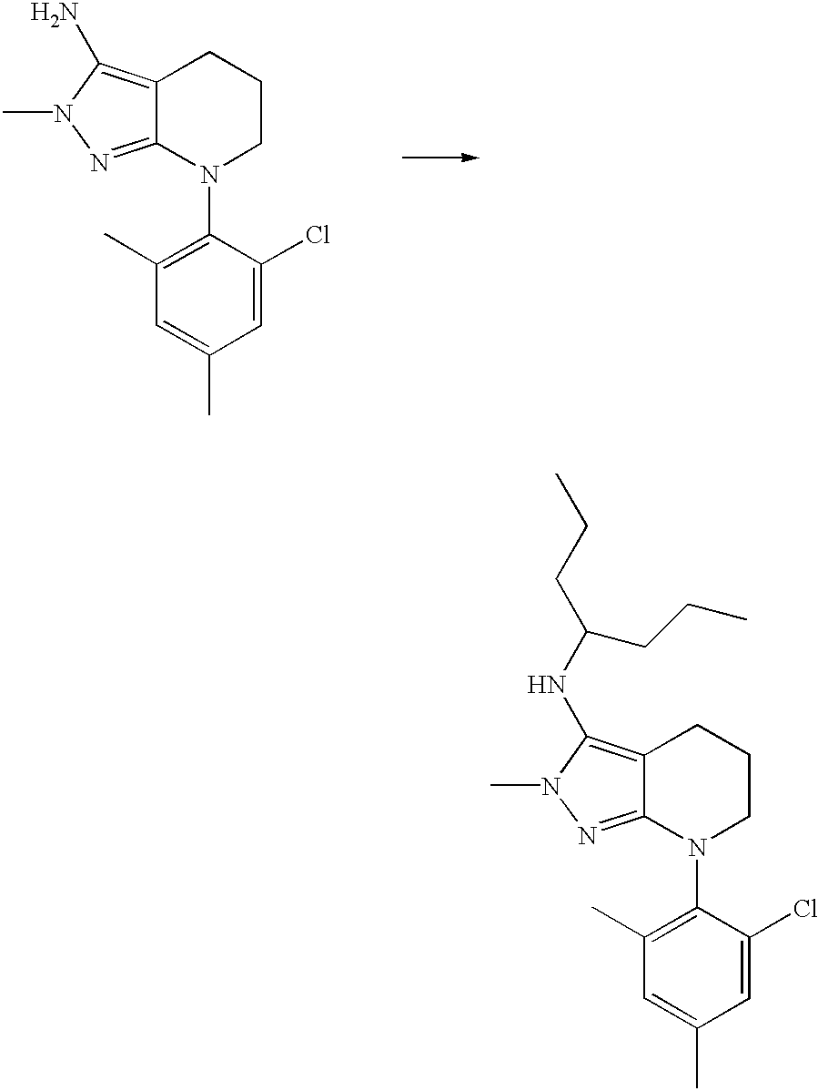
C12=C(N)N(C)N=C1N(C1=C(C)C=C(C)C=C1Cl)CCC2.C12=C(NC(CCC)CCC)N(C)N=C1N(C1=C(C)C=C(C)C=C1Cl)CCC2
